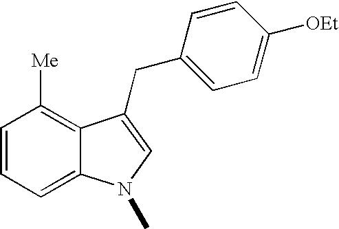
C1=CC=C2C(=C1[Me])C(CC1=CC=C([OEt])C=C1)=CN2C
